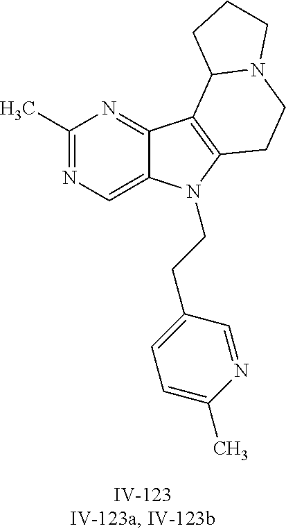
C1(C)=NC=C2C(=N1)C1=C(N2CCC2=CC=C(C)N=C2)CCN2C1CCC2
